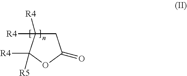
C1C([R4])([R4])C([R4])([R5])OC1=O
